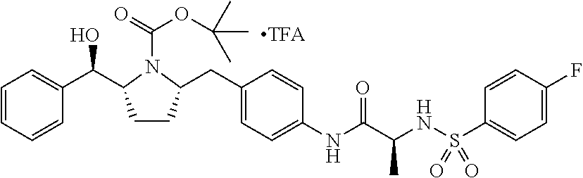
C1=CC=CC(C(C2CCC(CC3=CC=C(NC(C(NS(C4=CC=C(F)C=C4)(=O)=O)C)=O)C=C3)N2C(=O)OC(C)(C)C)O)=C1
